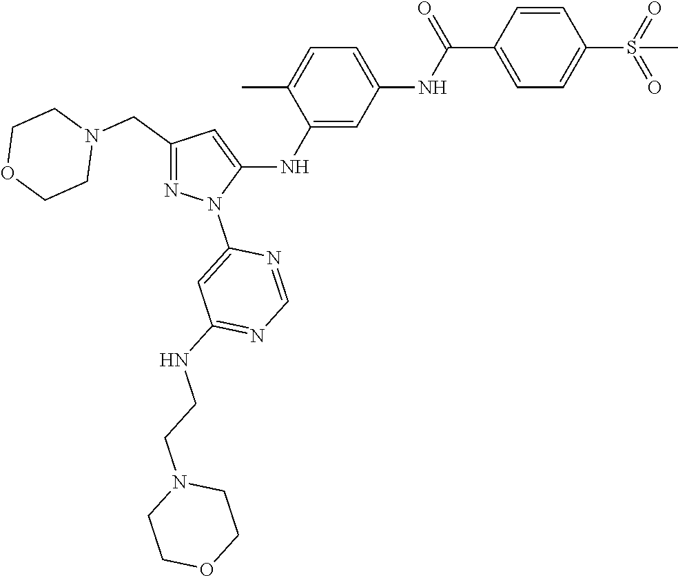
C1(CN2CCOCC2)=NN(C2=CC(NCCN3CCOCC3)=NC=N2)C(NC2=CC(NC(C3=CC=C(S(=O)(=O)C)C=C3)=O)=CC=C2C)=C1
